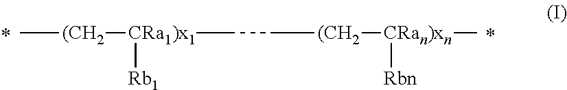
C[(CH2][CRa1)x1](CC[(CH2][CRan)xn](C)[Rbn])[Rb1]
